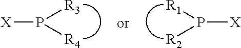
[X]P([R3])[R4].[X]P([R1])[R2]
